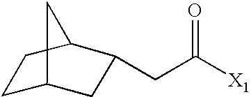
C(C([X1])=O)C1CC2CCC1C2
